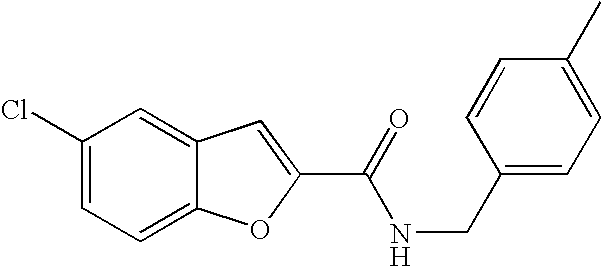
C1(Cl)=CC=C2C(=C1)C=C(C(=O)NCC1=CC=C(C)C=C1)O2
